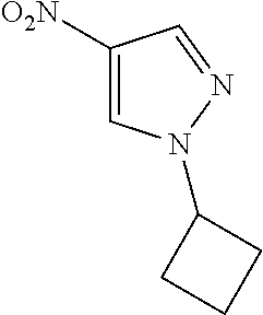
C1([O2N])=CN(C2CCC2)N=C1
